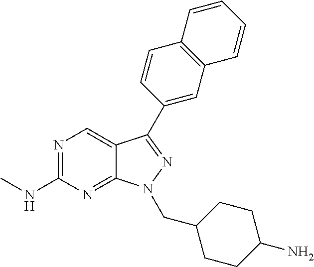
N1=C(NC)N=C2C(=C1)C(C1=CC3=C(C=C1)C=CC=C3)=NN2CC1CCC(N)CC1
